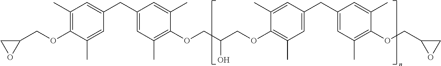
C1(C)=C(OCC2CO2)C(C)=CC(CC2=CC(C)=C(OCC(COC3=C(C)C=C(CC4=CC(C)=C(OCC5OC5)C(C)=C4)C=C3C)O)C(C)=C2)=C1
